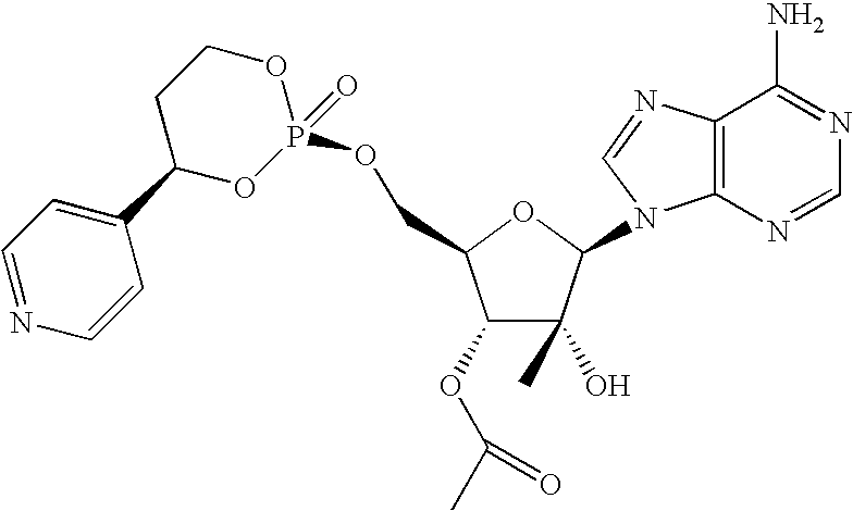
C1(OC(C)=O)C(O)(C)C(N2C3=C(N=C2)C(N)=NC=N3)OC1COP1(=O)OCCC(C2=CC=NC=C2)O1
